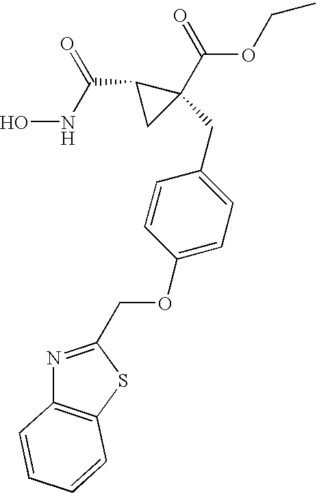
ONC(C1CC1(C(=O)OCC)CC1=CC=C(OCC2=NC3=C(S2)C=CC=C3)C=C1)=O
